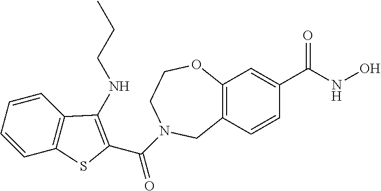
C12=C(C=CC(C(NO)=O)=C1)CN(C(=O)C1=C(NCCC)C3=C(C=CC=C3)S1)CCO2
